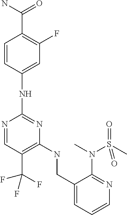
C1=CC(NC2=NC(NCC3=CC=CN=C3N(C)S(C)(=O)=O)=C(C(F)(F)F)C=N2)=CC(F)=C1C(N)=O
